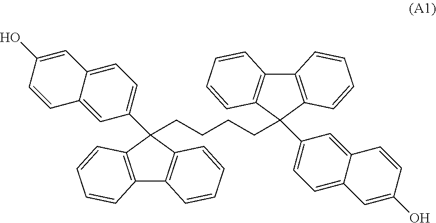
C12=C(C(C3=CC=C4C(=C3)C=CC(O)=C4)(CCCCC3(C4=CC=C5C(=C4)C=CC(O)=C5)C4=C(C5=C3C=CC=C5)C=CC=C4)C3=C1C=CC=C3)C=CC=C2
